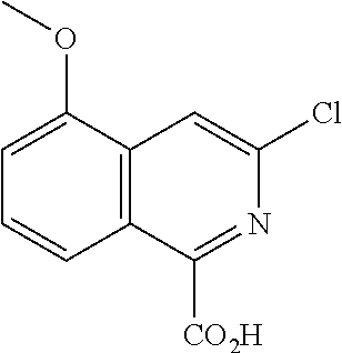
C12=C(C=C(Cl)N=C1[CO2H])C(OC)=CC=C2
